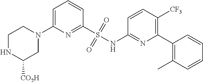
C1=C(N2CCNC([CO2H])C2)N=C(S(NC2=NC(C3=C(C)C=CC=C3)=C([CF3])C=C2)(=O)=O)C=C1
